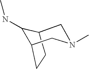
C1C2CCC(C2NC)CN1C
